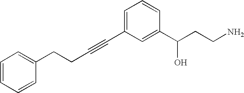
C1=CC=CC(CCC#CC2=CC=CC(C(CCN)O)=C2)=C1
